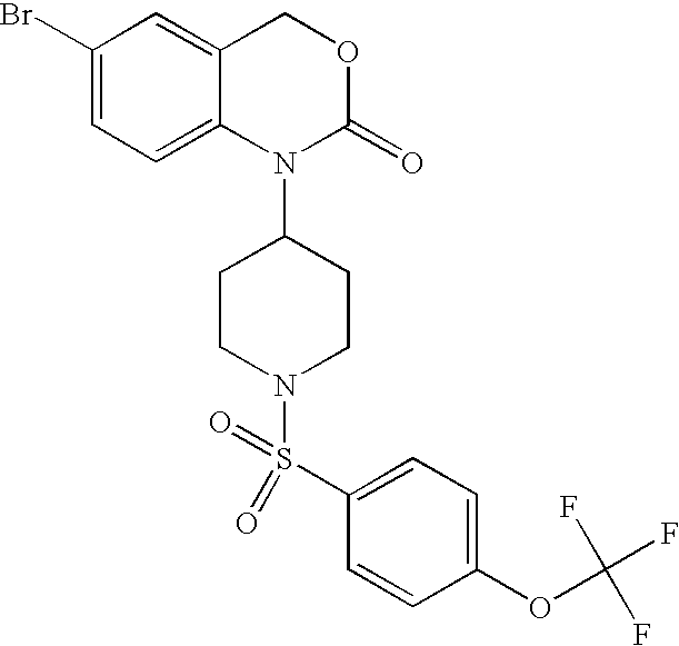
C1(Br)=CC=C2C(=C1)COC(=O)N2C1CCN(S(C2=CC=C(OC(F)(F)F)C=C2)(=O)=O)CC1
